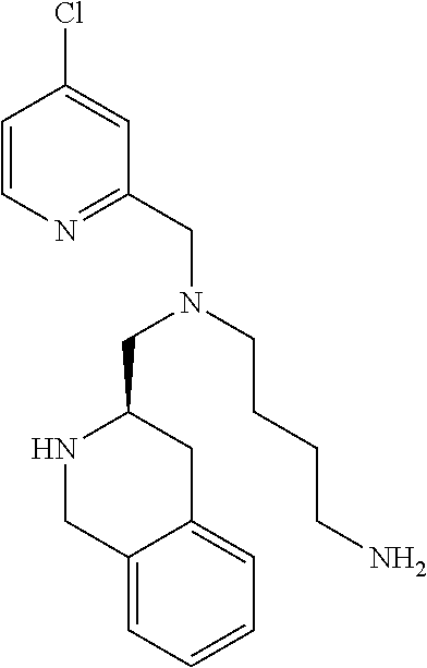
N1CC2=CC=CC=C2CC1CN(CC1=NC=CC(Cl)=C1)CCCCN
